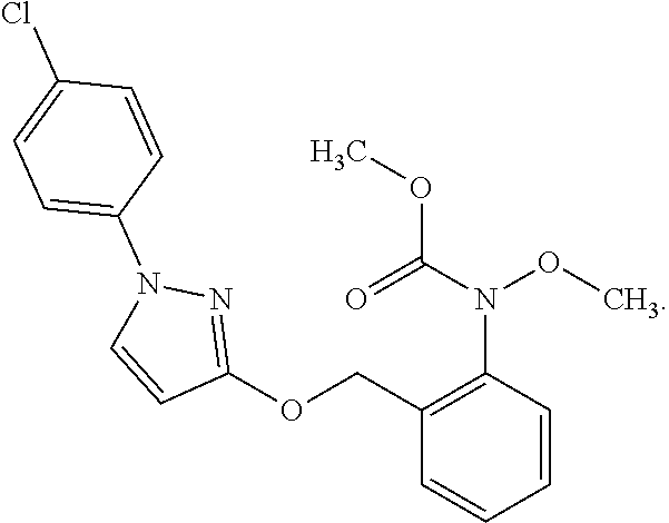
C1(COC2=NN(C3=CC=C(Cl)C=C3)C=C2)=C(N(C(=O)OC)OC)C=CC=C1
